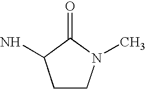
C1CN(C)C(=O)C1N
